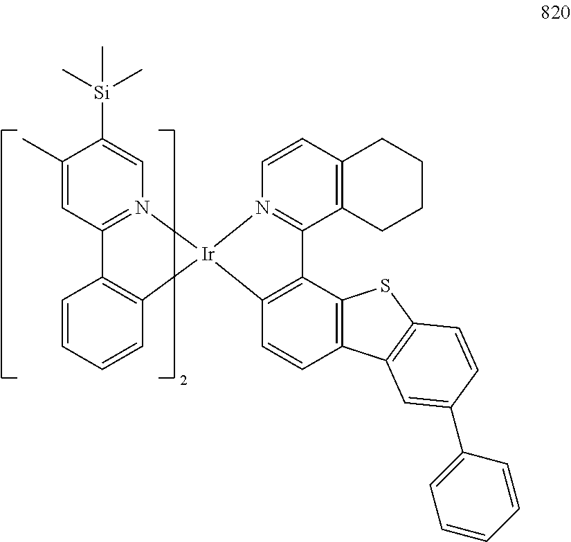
C1(C)=CC2=N(C=C1[Si](C)(C)C)[Ir]1(C3=C2C=CC=C3)N2=C(C3=C(C=C2)CCCC3)C2=C1C=CC1=C2SC2=C1C=C(C1=CC=CC=C1)C=C2
